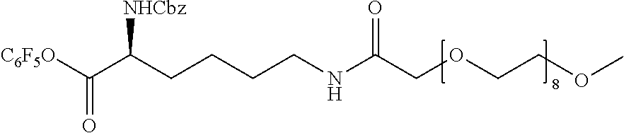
[C6F5O]C(C(CCCCNC(COCCOC)=O)[NHCbz])=O
